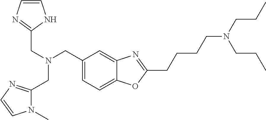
C(N(CC1=CC=C2C(=C1)N=C(CCCCN(CCC)CCC)O2)CC1=NC=CN1)C1=NC=CN1C
